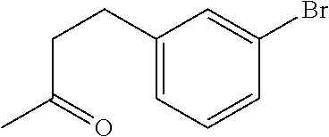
C1(CCC(=O)C)=CC=CC(Br)=C1
